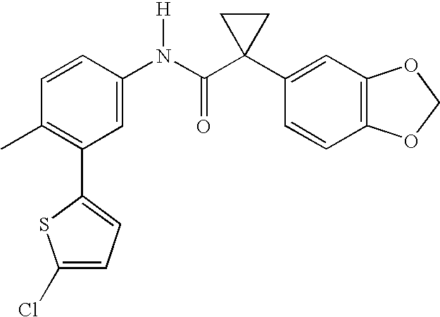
C1=CC(N(C(C2(C3=CC4=C(C=C3)OCO4)CC2)=O)[H])=CC(C2=CC=C(Cl)S2)=C1C
